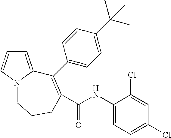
C1=C2N(C=C1)CCCC(C(NC1=CC=C(Cl)C=C1Cl)=O)=C2C1=CC=C(C(C)(C)C)C=C1
